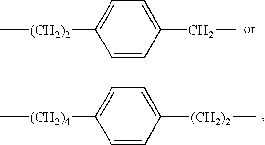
C[(CH2)2]C1=CC=C(CC)C=C1.C[(CH2)4]C1=CC=C([(CH2)2]C)C=C1
